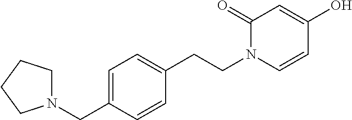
C1=C(CN2CCCC2)C=CC(CCN2C=CC(O)=CC2=O)=C1
